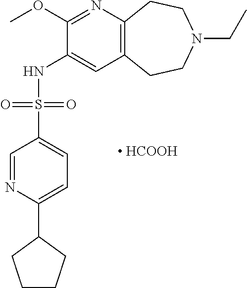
C1(OC)=NC2=C(C=C1NS(C1=CC=C(C3CCCC3)N=C1)(=O)=O)CCN(CC)CC2.[ HCOOH]
